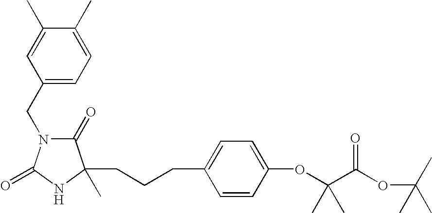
C(CCC1=CC=C(OC(C(OC(C)(C)C)=O)(C)C)C=C1)C1(C)C(=O)N(CC2=CC=C(C)C(C)=C2)C(=O)N1
